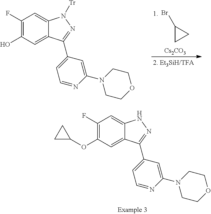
C1(F)=C(OC2CC2)C=C2C(=C1)NN=C2C1=CC=NC(N2CCOCC2)=C1.C1(Br)CC1.[Cs2CO3].C1(F)=C(O)C=C2C(=C1)N([Tr])N=C2C1=CC=NC(N2CCOCC2)=C1
